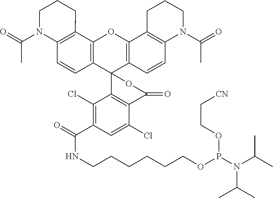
C12=C(C3=C(C=C1)N(C(=O)C)CCC3)OC1=C(C23C2=C(C(Cl)=CC(C(=O)NCCCCCCOP(N(C(C)C)C(C)C)OCC[CN])=C2Cl)C(=O)O3)C=CC2=C1CCCN2C(=O)C
